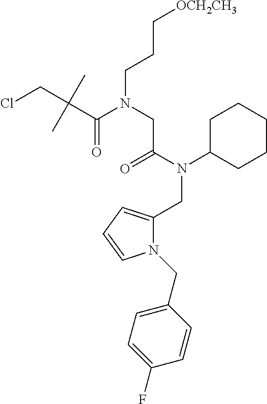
C1C(N(C(=O)CN(CCC[OCH2CH3])C(C(CCl)(C)C)=O)CC2=CC=CN2CC2=CC=C(F)C=C2)CCCC1
